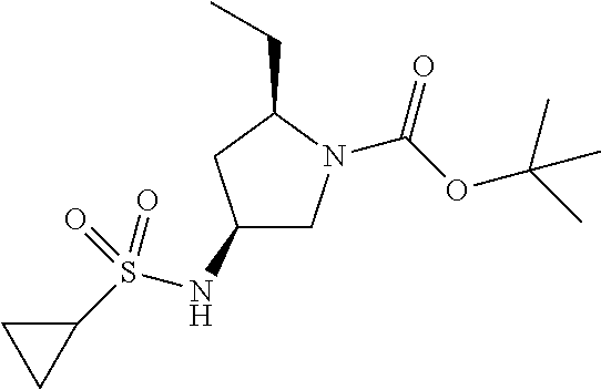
C1(NS(C2CC2)(=O)=O)CN(C(OC(C)(C)C)=O)C(CC)C1
